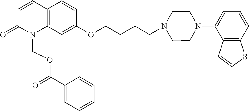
C1=CC2=C(N(COC(=O)C3=CC=CC=C3)C1=O)C=C(OCCCCN1CCN(C3=CC=CC4=C3C=CS4)CC1)C=C2
